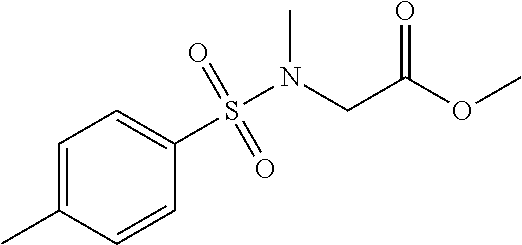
C1=C(C)C=CC(S(N(CC(OC)=O)C)(=O)=O)=C1
